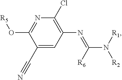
N1=C(O[R5])C(C#N)=CC(N=C(N([R1])[R2])[R6])=C1Cl
